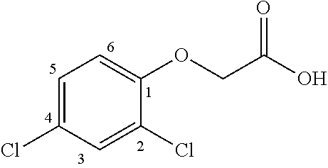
C1=C(Cl)C=C(Cl)C(OCC(O)=O)=C1
